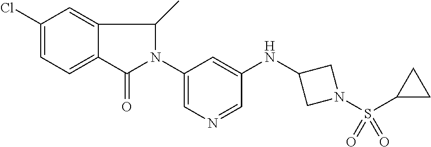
C1(Cl)=CC=C2C(=C1)C(C)N(C1=CN=CC(NC3CN(S(C4CC4)(=O)=O)C3)=C1)C2=O
